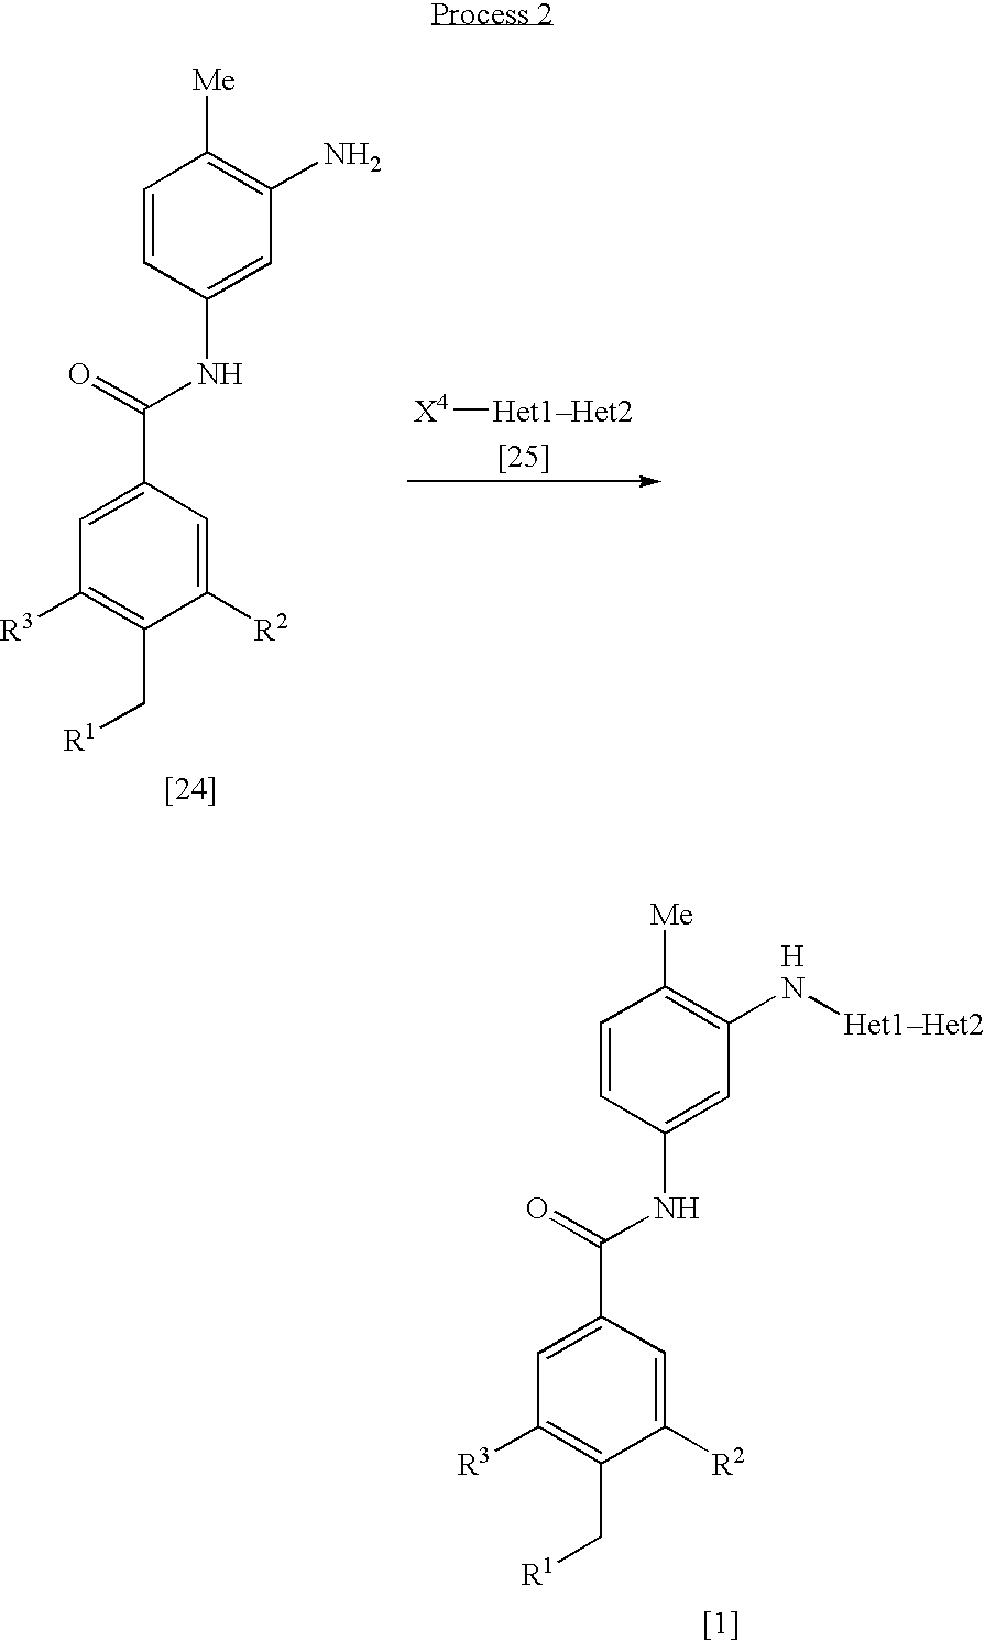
C1=CC(NC(=O)C2=CC([R3])=C(C[R1])C([R2])=C2)=CC(N)=C1[Me].[X4][Het1Het2].C1=CC(NC(=O)C2=CC([R3])=C(C[R1])C([R2])=C2)=CC(N[Het1Het2])=C1[Me].[H]
